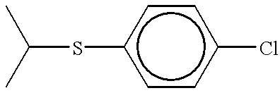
C(Sc1ccc(Cl)cc1)(C)C
